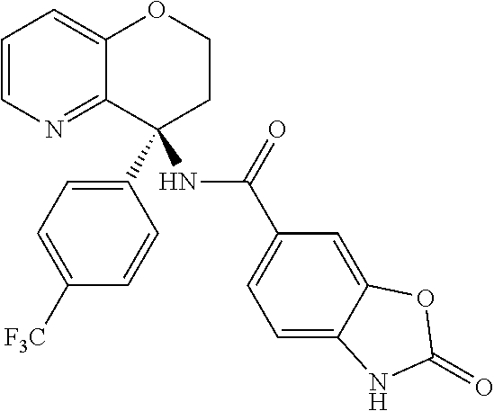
C1=CN=C2C(=C1)OCCC2(NC(C1=CC=C2C(=C1)OC(=O)N2)=O)C1=CC=C([F3C])C=C1
